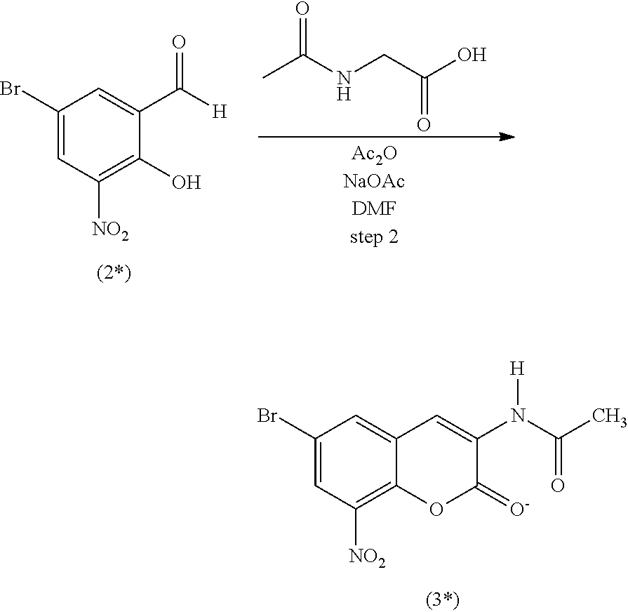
C1(Br)=CC([NO2])=C2C(=C1)C=C(N(C(C)=O)[H])C(=[O-])O2.CC(NCC(O)=O)=O.C1(Br)=CC([NO2])=C(O)C(C([H])=O)=C1
